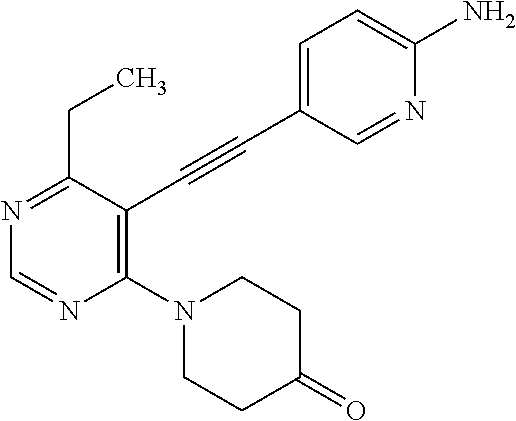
N1=C(CC)C(C#CC2=CC=C(N)N=C2)=C(N2CCC(=O)CC2)N=C1
